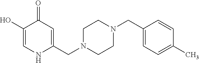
C1(O)=CNC(CN2CCN(CC3=CC=C(C)C=C3)CC2)=CC1=O
